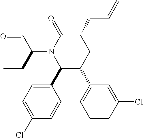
C1(C2=CC=C(Cl)C=C2)C(C2=CC=CC(Cl)=C2)CC(CC=C)C(=O)N1C(CC)C=O
